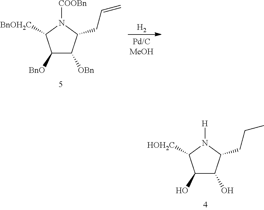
C1(O)C(O)C(CCC)N([H])C1[HOH2C].C1([BnO])C([OBn])C(CC=C)N([COOBn])C1[BnOH2C].[H2]
